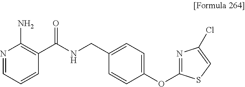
N1=CC=CC(C(NCC2=CC=C(OC3=NC(Cl)=CS3)C=C2)=O)=C1N
